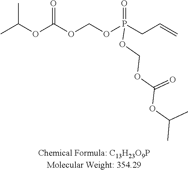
C(C=C)P(OCOC(OC(C)C)=O)(=O)OCOC(OC(C)C)=O
